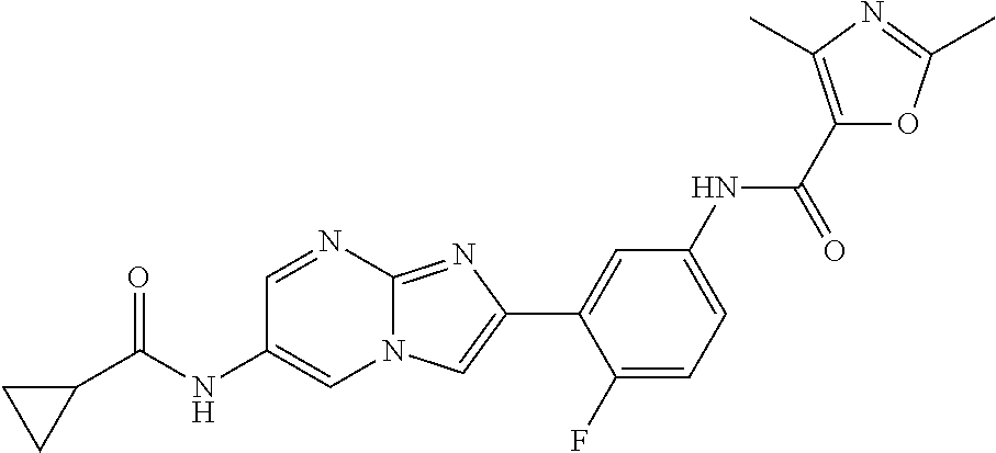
C1=NC2=NC(C3=CC(NC(C4=C(C)N=C(C)O4)=O)=CC=C3F)=CN2C=C1NC(C1CC1)=O
